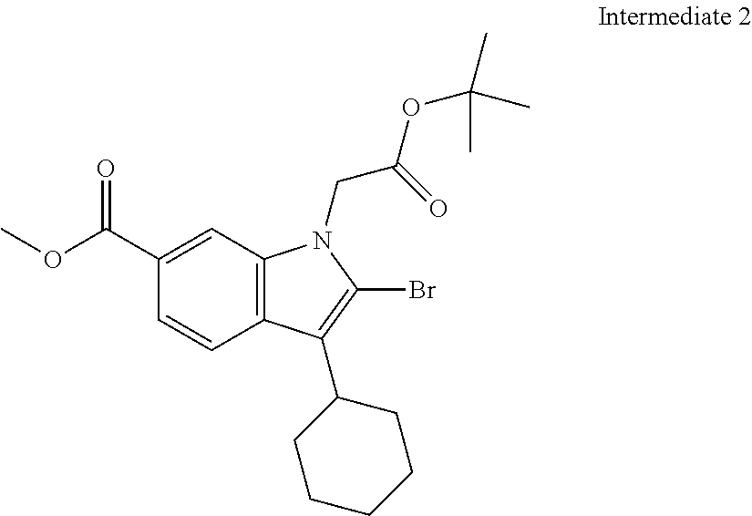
C1(C(OC)=O)=CC2=C(C=C1)C(C1CCCCC1)=C(Br)N2CC(OC(C)(C)C)=O
